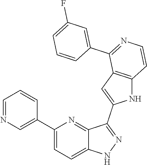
C1(C2=CN=CC=C2)=CC=C2C(=N1)C(C1=CC3=C(N1)C=CN=C3C1=CC(F)=CC=C1)=NN2
